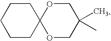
C1CC2(CCC1)OCC(C)(C)CO2
